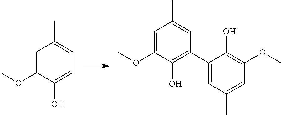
C1=C(OC)C(O)=CC=C1C.C1=C(OC)C(O)=C(C2=CC(C)=CC(OC)=C2O)C=C1C
